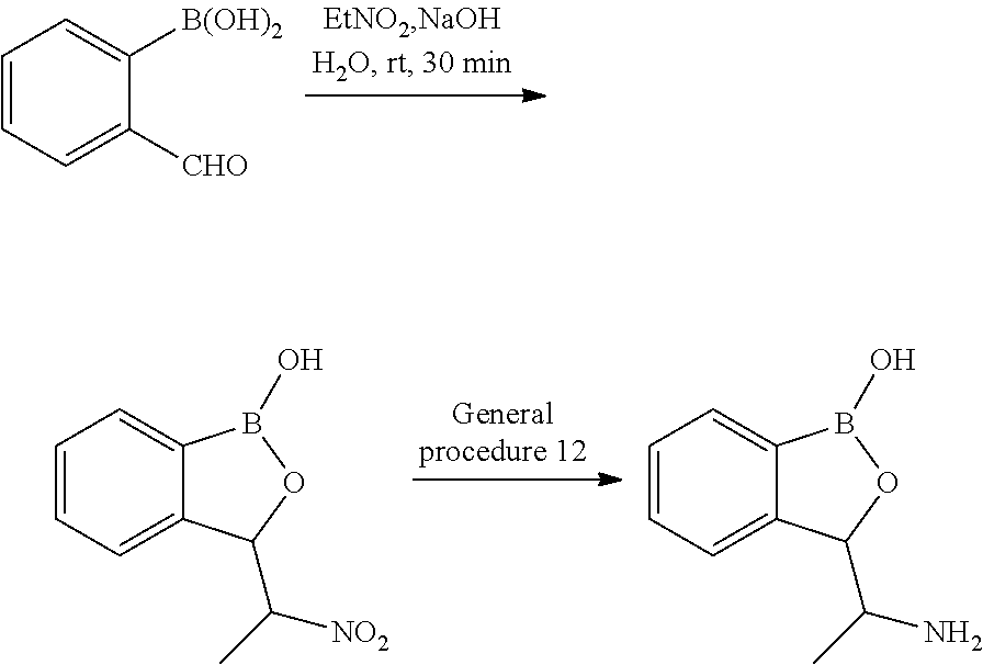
C1=CC=C([CHO])C([B(OH)2])=C1.C1=CC=C2C(=C1)B(O)OC2C([NO2])C.C1=CC=C2C(=C1)B(O)OC2C(N)C
